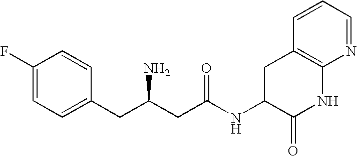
C1(F)=CC=C(CC(CC(NC2C(=O)NC3=C(C2)C=CC=N3)=O)N)C=C1
